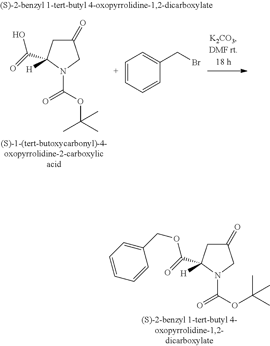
C1(=O)CC(C(=O)OCC2=CC=CC=C2)([H])N(C(OC(C)(C)C)=O)C1.C1(=O)CC(C(=O)O)([H])N(C(OC(C)(C)C)=O)C1.C1=CC=CC(CBr)=C1
